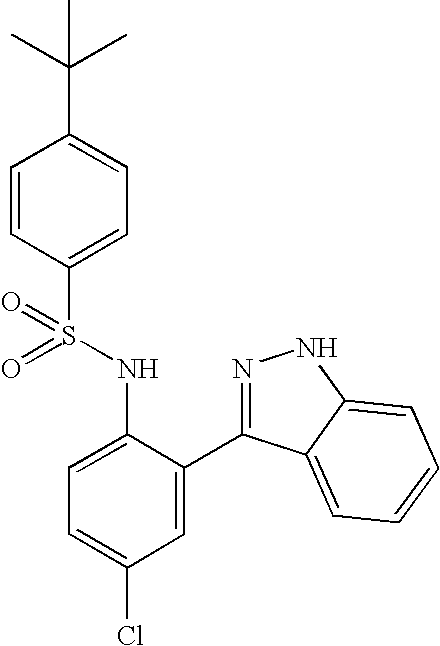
C1=CC(S(=O)(NC2=CC=C(Cl)C=C2C2=NNC3=CC=CC=C23)=O)=CC=C1C(C)(C)C
